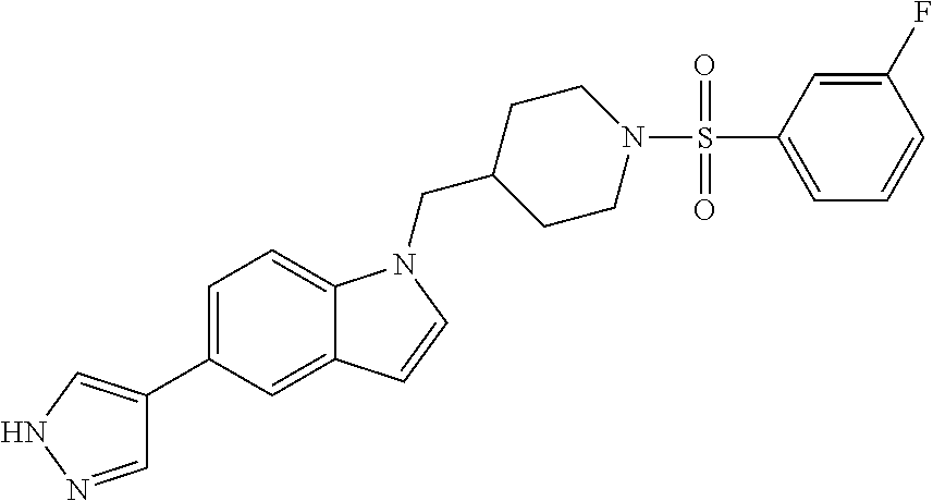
C1=NNC=C1C1=CC=C2C(=C1)C=CN2CC1CCN(S(C2=CC=CC(F)=C2)(=O)=O)CC1
